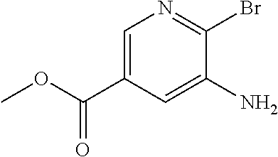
COC(=O)C1=CN=C(Br)C(N)=C1
